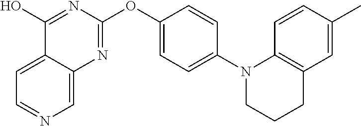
C1=C2C(=CN=C1)N=C(OC1=CC=C(N3CCCC4=C3C=CC(C)=C4)C=C1)N=C2O
